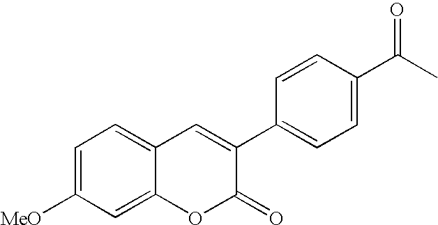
C1=C([MeO])C=C2C(=C1)C=C(C1=CC=C(C(C)=O)C=C1)C(=O)O2
